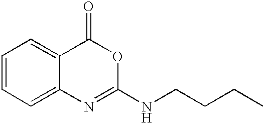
C1=CC=C2C(=C1)C(=O)OC(NCCCC)=N2
